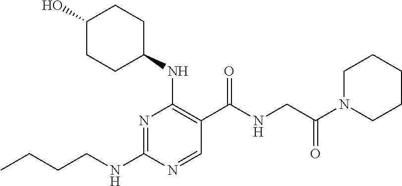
CCCCNC1=NC(NC2CCC(O)CC2)=C(C(NCC(=O)N2CCCCC2)=O)C=N1
